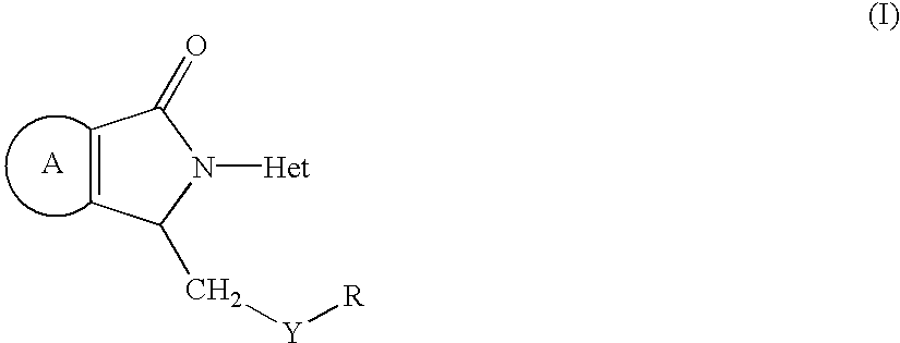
C1=CC(C[Y][R])N([Het])C1=O.[A]
